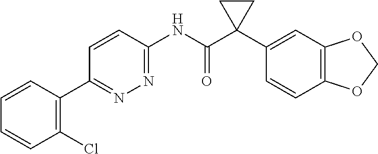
C1=CC(NC(C2(C3=CC4=C(C=C3)OCO4)CC2)=O)=NN=C1C1=C(Cl)C=CC=C1
